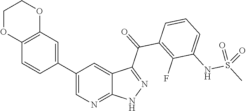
C12=C(C=C(C3=CN=C4C(=C3)C(C(=O)C3=C(F)C(NS(C)(=O)=O)=CC=C3)=NN4)C=C1)OCCO2
